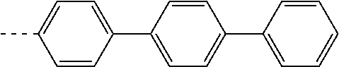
C1(C)=CC=C(C2=CC=C(C3=CC=CC=C3)C=C2)C=C1
